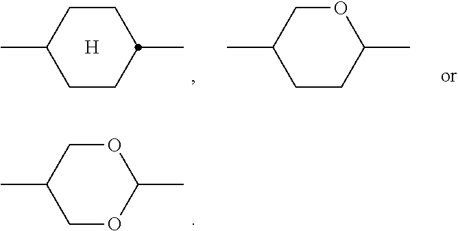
CC1CCC(C)CC1.[H].CC1COC(C)CC1.CC1COC(C)OC1
